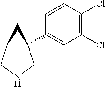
C1=CC(Cl)=C(Cl)C=C1C12C(CNC1)C2
